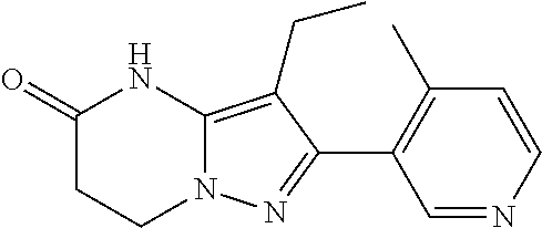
C1C(=O)NC2=C(CC)C(C3=C(C)C=CN=C3)=NN2C1
